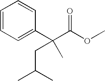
C1=CC=C(C(C(OC)=O)(C)CC(C)C)C=C1
